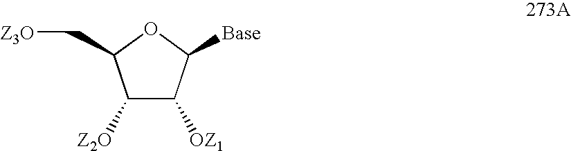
C1([Z2O])C([OZ1])C([Base])OC1C[Z3O]
